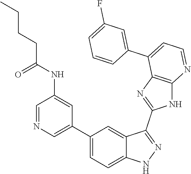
C1=NC=C(C2=CC=C3C(=C2)C(C2=NC4=C(N2)N=CC=C4C2=CC(F)=CC=C2)=NN3)C=C1NC(=O)CCCC
